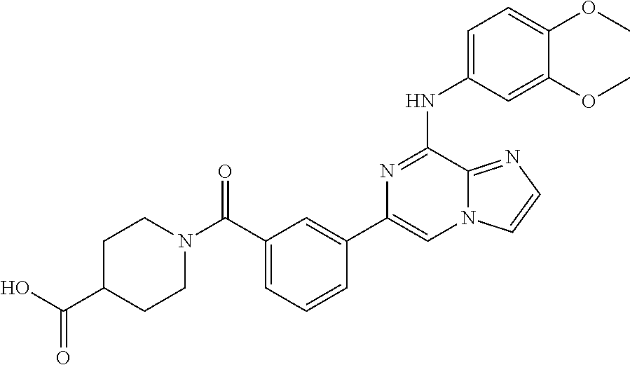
C1=CC=C(C(=O)N2CCC(C(O)=O)CC2)C=C1C1=CN2C(=NC=C2)C(NC2=CC=C(OC)C(OC)=C2)=N1
